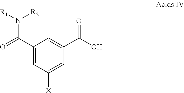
C1=C([X])C=C(C(N([R1])[R2])=O)C=C1C(O)=O
